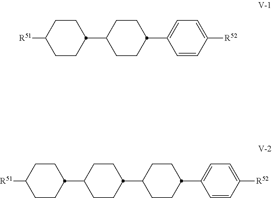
C1CC([R51])CCC1C1CCC(C2=CC=C([R52])C=C2)CC1.C1CC(C2CCC([R51])CC2)CCC1C1CCC(C2=CC=C([R52])C=C2)CC1
